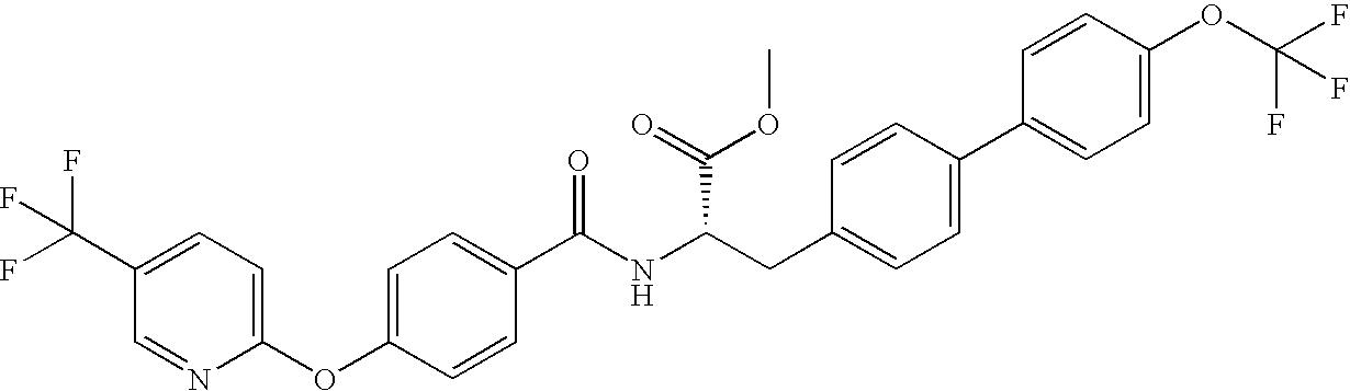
C1(OC2=CC=C(C(F)(F)F)C=N2)=CC=C(C(NC(CC2=CC=C(C3=CC=C(OC(F)(F)F)C=C3)C=C2)C(OC)=O)=O)C=C1
